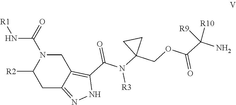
C1C2=NNC(C(N(C3(COC(C(N)([R10])[R9])=O)CC3)[R3])=O)=C2CN(C(=O)N[R1])C1[R2]
